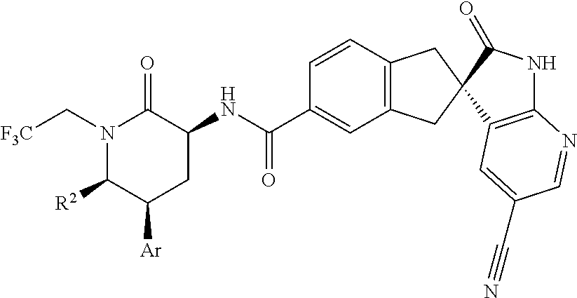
N1(C[F3C])C([R2])C([Ar])CC(NC(C2=CC3=C(C=C2)CC2(C3)C3=C(NC2=O)N=CC(C#N)=C3)=O)C1=O
